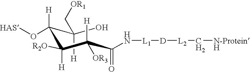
OC(C([H])(O[HAS])C([H])([R2O])C(C(N[L1][D][L2]C[N-H])=O)([H])[OR3])([H])C[OR1].[Protein]
